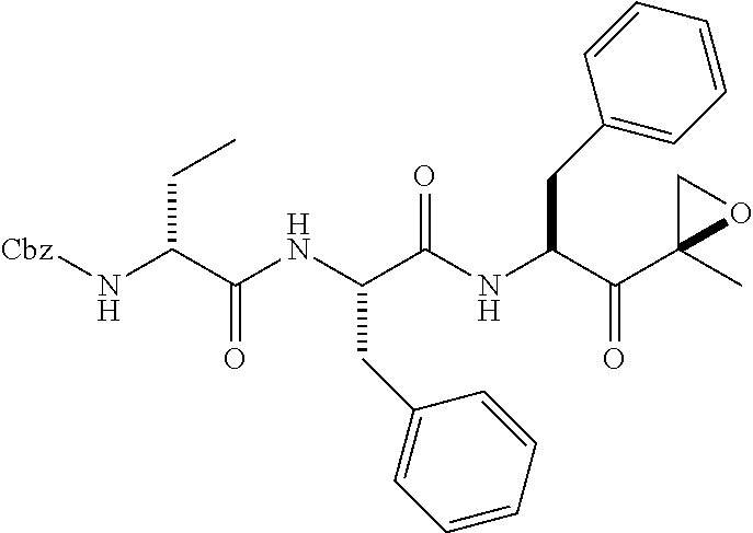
N(C(C(NC(C(NC(C(C1(C)OC1)=O)CC1=CC=CC=C1)=O)CC1=CC=CC=C1)=O)CC)[Cbz]
